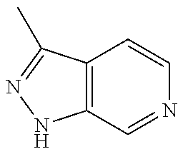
C12=C(C(C)=NN1)C=CN=C2
